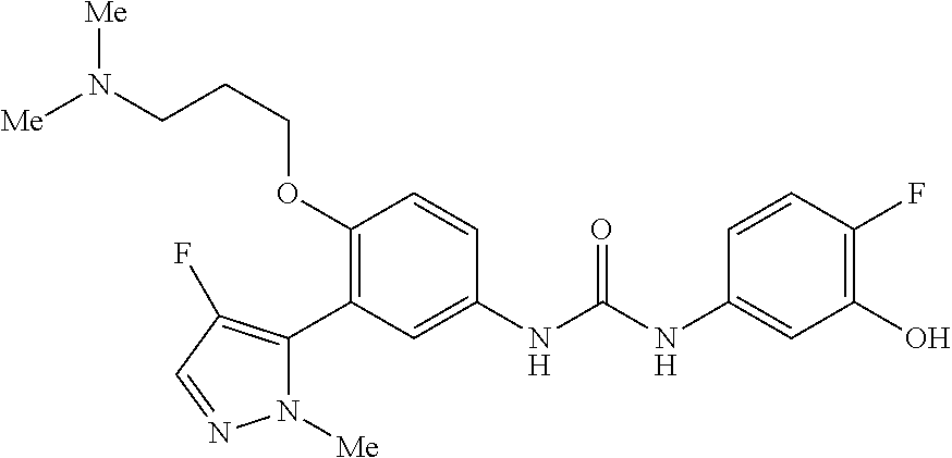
C1(OCCCN([Me])[Me])=C(C2=C(F)C=NN2[Me])C=C(NC(NC2=CC(O)=C(F)C=C2)=O)C=C1
